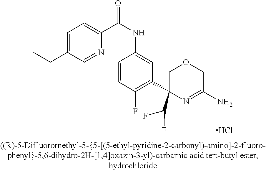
Cl.C1(C2(C(F)F)N=C(N)COC2)=C(F)C=CC(NC(C2=CC=C(CC)C=N2)=O)=C1
